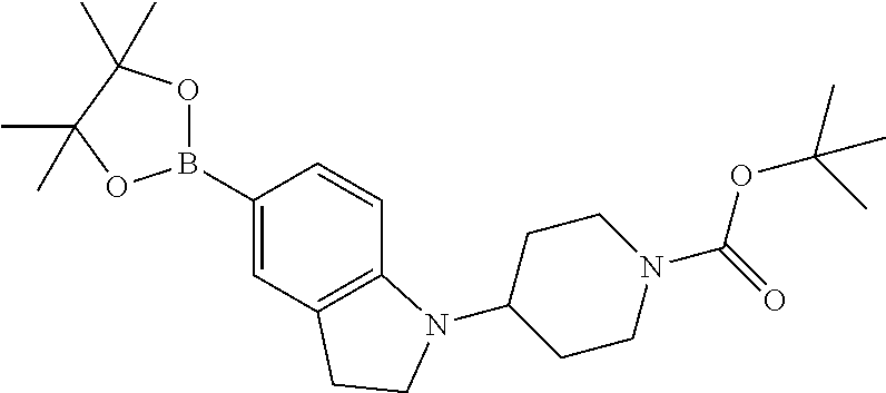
C12=C(C=C(B3OC(C)(C)C(C)(C)O3)C=C1)CCN2C1CCN(C(=O)OC(C)(C)C)CC1
